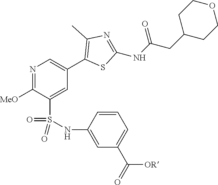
N1=C([MeO])C(S(=O)(=O)NC2=CC(C(=O)[OR])=CC=C2)=CC(C2=C(C)N=C(NC(CC3CCOCC3)=O)S2)=C1
